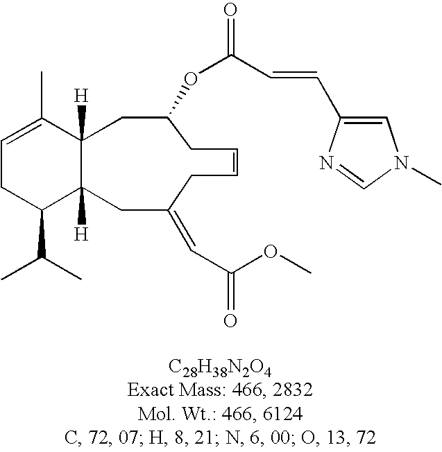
C1=C(C)C2([H])C([H])(C(C(C)C)C1)CC(=CC(=O)OC)CC=CCC(OC(=O)C=CC1=CN(C)C=N1)C2
